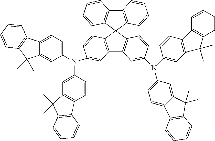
C12=C(C=CC=C1)C1(C3=C2C=CC=C3)C2=C(C3=C1C=CC(N(C1=CC=C4C(=C1)C(C)(C)C1=C4C=CC=C1)C1=CC4=C(C=C1)C1=C(C=CC=C1)C4(C)C)=C3)C=C(N(C1=CC3=C(C=C1)C1=C(C3(C)C)C=CC=C1)C1=CC=C3C(=C1)C(C)(C)C1=C3C=CC=C1)C=C2
